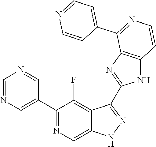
C1=NC=C(C2=NC=C3C(=C2F)C(C2=NC4=C(N2)C=CN=C4C2=CC=NC=C2)=NN3)C=N1
